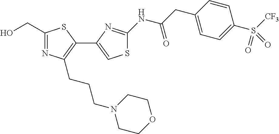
C1(CO)=NC(CCCN2CCOCC2)=C(C2=CSC(NC(CC3=CC=C(S([CF3])(=O)=O)C=C3)=O)=N2)S1
